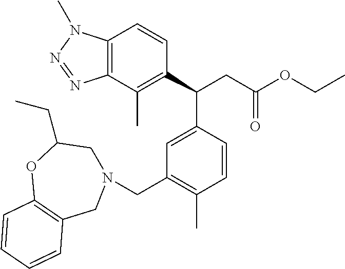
C12=C(C(C)=C(C(CC(OCC)=O)C3=CC(CN4CC(CC)OC5=C(C4)C=CC=C5)=C(C)C=C3)C=C1)N=NN2C
